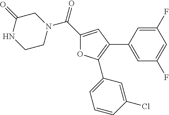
C1(C(N2CC(=O)NCC2)=O)=CC(C2=CC(F)=CC(F)=C2)=C(C2=CC=CC(Cl)=C2)O1
